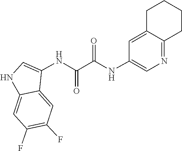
C1=C2CCCCC2=NC=C1NC(C(NC1=CNC2=CC(F)=C(F)C=C21)=O)=O
